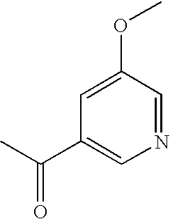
C1(C(C)=O)=CN=CC(OC)=C1
